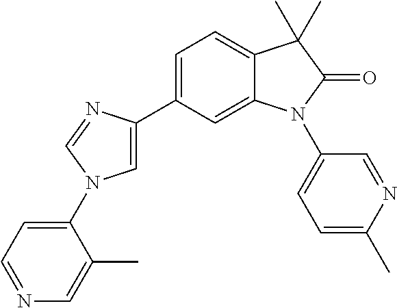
C1=C(C2=CC=C3C(=C2)N(C2=CC=C(C)N=C2)C(=O)C3(C)C)N=CN1C1=CC=NC=C1C
